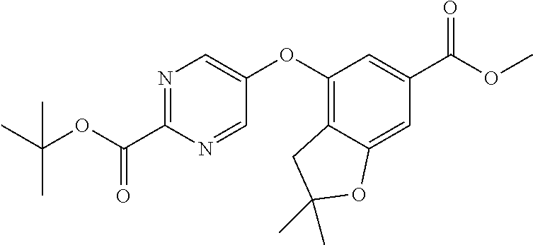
N1=C(C(OC(C)(C)C)=O)N=CC(OC2=C3C(=CC(C(OC)=O)=C2)OC(C)(C)C3)=C1
